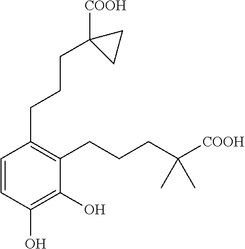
C1=CC(O)=C(O)C(CCCC([COOH])(C)C)=C1CCCC1([COOH])CC1
